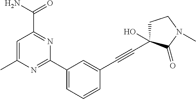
C1(C2=CC=CC(C#CC3(O)CCN(C)C3=O)=C2)=NC(C)=CC(C(N)=O)=N1
